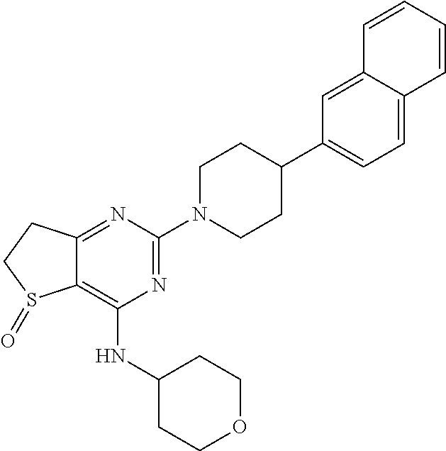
C12=NC(N3CCC(C4=CC=C5C(=C4)C=CC=C5)CC3)=NC(NC3CCOCC3)=C1S(=O)CC2
